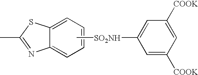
CC1=NC2=CC=CC=C2S1.C1=C([SO2NH]C)C=C([COOK])C=C1[COOK]
